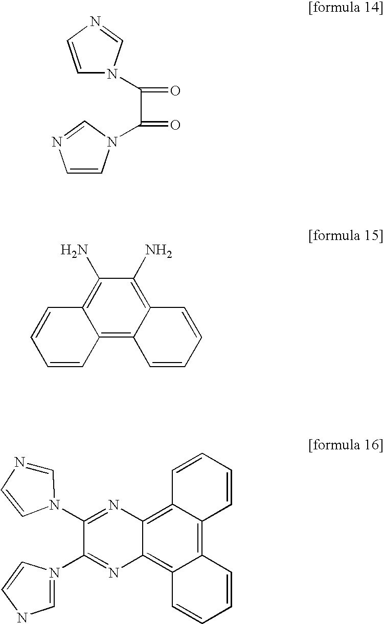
C(C(=O)N1C=CN=C1)(=O)N1C=CN=C1.C12=C3C(=C(N)C(N)=C1C=CC=C2)C=CC=C3.C12=C3C(=C4C(=C1C=CC=C2)N=C(N1=CNC=C1)C(N1C=NC=C1)=N4)C=CC=C3
